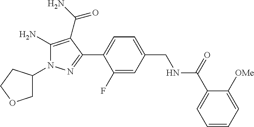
C1C(N2C(N)=C(C(N)=O)C(C3=CC=C(CNC(C4=CC=CC=C4[OMe])=O)C=C3F)=N2)CCO1
